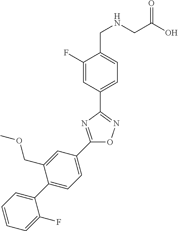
OC(CNCC1=CC=C(C2=NOC(C3=CC=C(C4=CC=CC=C4F)C(COC)=C3)=N2)C=C1F)=O
